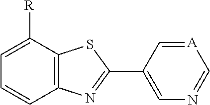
C12=C(C([R])=CC=C1)SC(C1=CN=C[A]=C1)=N2
